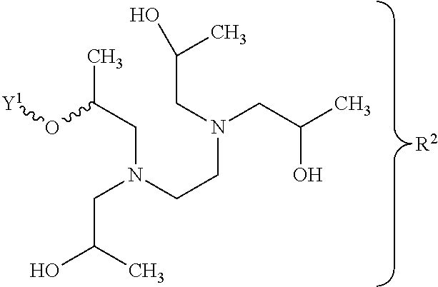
C(N(CC(C)O[Y1])CC(O)C)CN(CC(C)O)CC(O)C.[R2]
